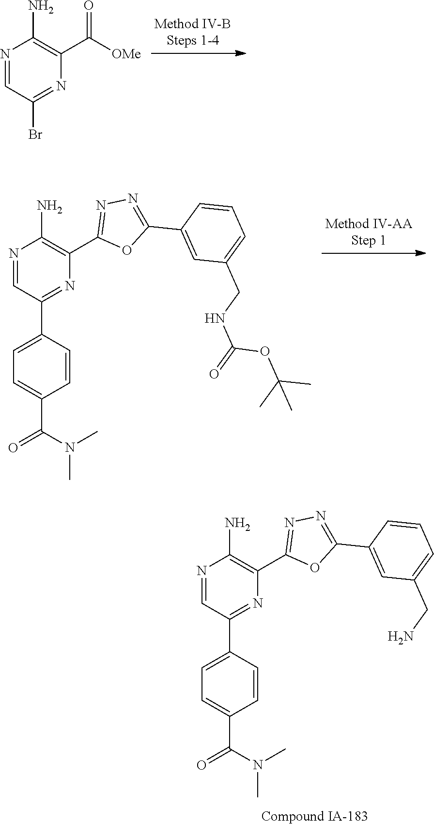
N1=CC(Br)=NC(C([OMe])=O)=C1N.N1=CC(C2=CC=C(C(=O)N(C)C)C=C2)=NC(C2=NN=C(C3=CC(CNC(OC(C)(C)C)=O)=CC=C3)O2)=C1N.N1=CC(C2=CC=C(C(=O)N(C)C)C=C2)=NC(C2=NN=C(C3=CC(CN)=CC=C3)O2)=C1N
